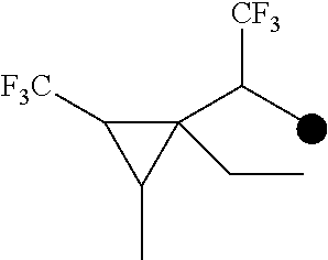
C1(C(C)[CF3])(CC)C([F3C])C1C
